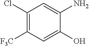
C1(Cl)=C([F3C])C=C(O)C(N)=C1
